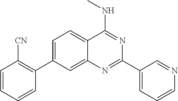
C1=C(C2=C([CN])C=CC=C2)C=C2C(=C1)C(NC)=NC(C1=CC=CN=C1)=N2
